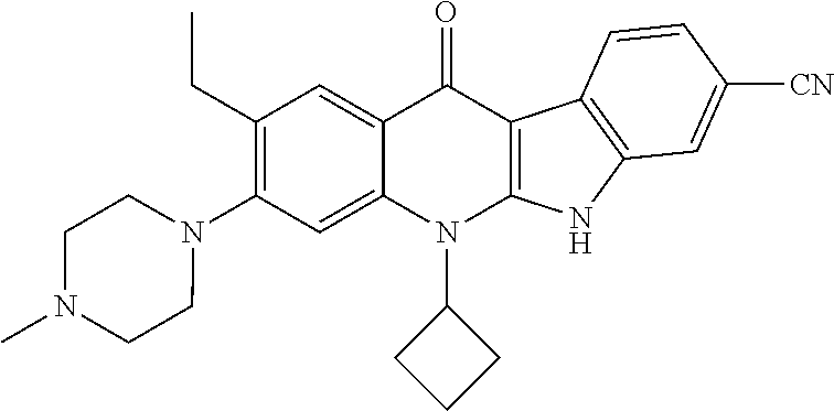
N1(C2=C(CC)C=C3C(=C2)N(C2CCC2)C2=C(C3=O)C3=C(N2)C=C([CN])C=C3)CCN(C)CC1
